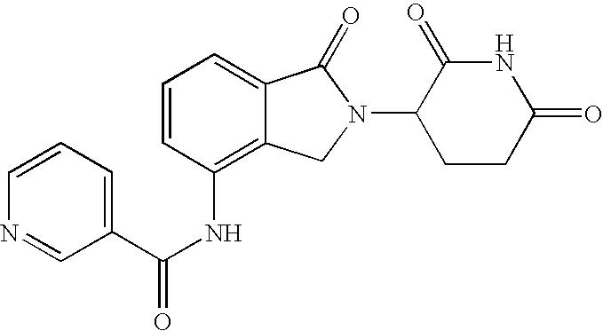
C1=C2C(=C(NC(=O)C3=CC=CN=C3)C=C1)CN(C1CCC(=O)NC1=O)C2=O
